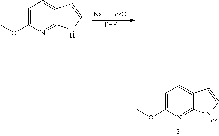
[THF].C1=C(OC)N=C2C(=C1)C=CN2.C1=C(OC)N=C2C(=C1)C=C[NTos]2
